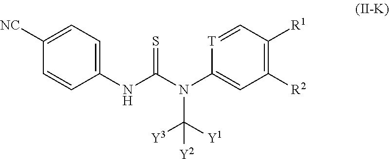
C1([NC])=CC=C(NC(N(C2=CC([R2])=C([R1])C=[T]2)C([Y1])([Y3])[Y2])=S)C=C1
